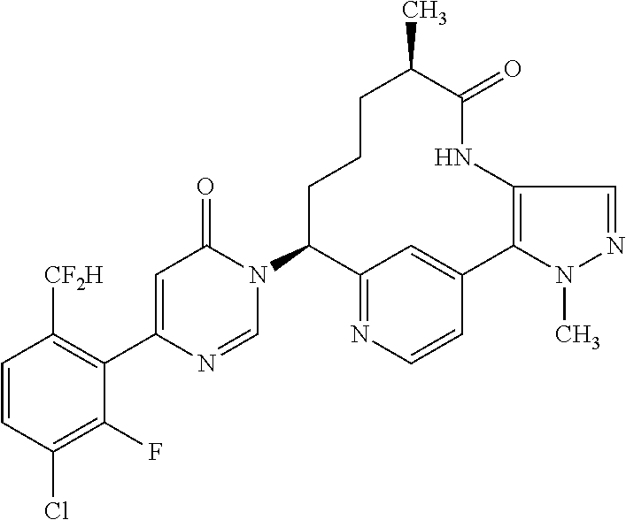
C1=C(C2=C([CF2H])C=CC(Cl)=C2F)N=CN(C2C3=NC=CC(=C3)C3=C(C=NN3C)NC(=O)C(C)CCC2)C1=O
